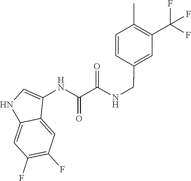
C1=CC(C)=C(C(F)(F)F)C=C1CNC(C(NC1=CNC2=CC(F)=C(F)C=C21)=O)=O
